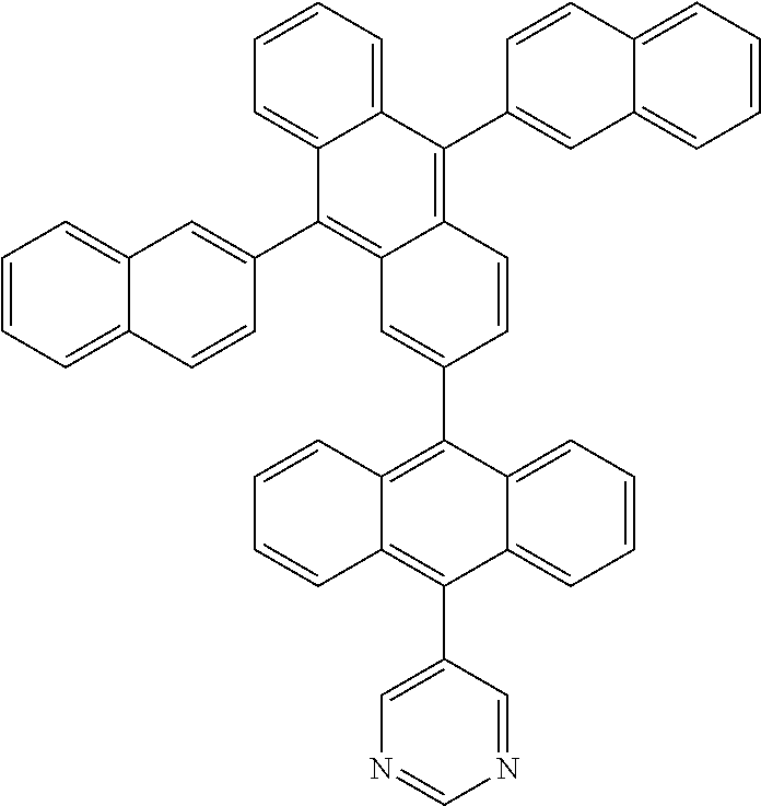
C1(C2=C3C(=C(C4=CN=CN=C4)C4=CC=CC=C24)C=CC=C3)=CC2=C(C3=CC4=CC=CC=C4C=C3)C3=CC=CC=C3C(C3=CC4=CC=CC=C4C=C3)=C2C=C1
